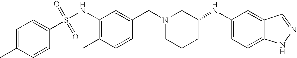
C12=CC(NC3CCCN(CC4=CC(NS(=O)(=O)C5=CC=C(C)C=C5)=C(C)C=C4)C3)=CC=C1NN=C2
